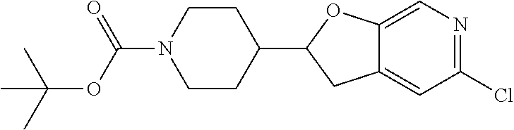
C1CN(C(OC(C)(C)C)=O)CCC1C1CC2=CC(Cl)=NC=C2O1
